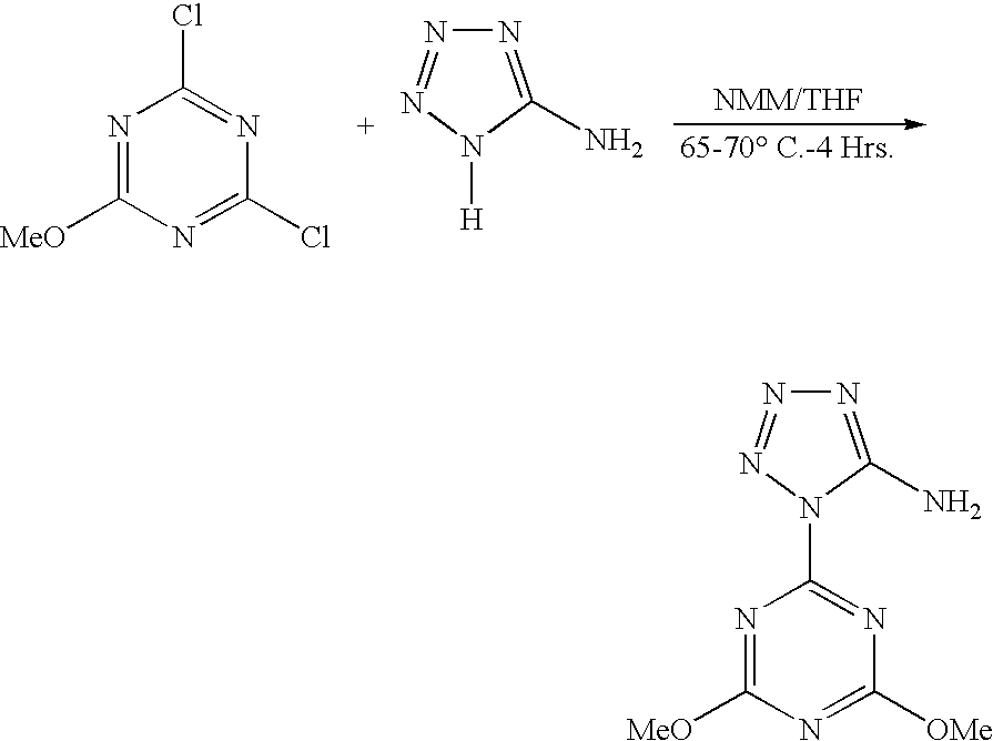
N1=C([MeO])N=C(Cl)N=C1Cl.N1=C(N)N([H])N=N1.N1=C([MeO])N=C([OMe])N=C1N1N=NN=C1N
